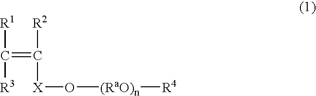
C(=C([R2])[X]O[(RaO)n][R4])([R1])[R3]
